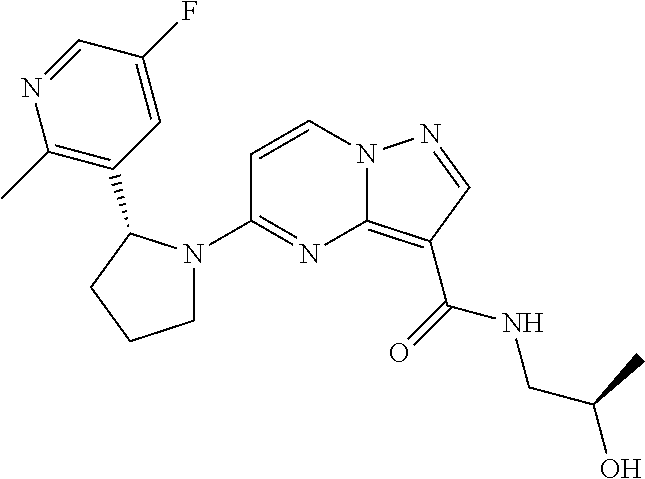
C1(N2CCCC2C2=C(C)N=CC(F)=C2)=NC2=C(C(=O)NCC(O)C)C=NN2C=C1
